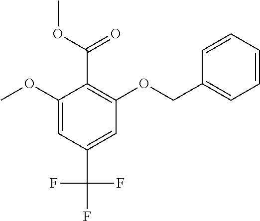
C1(COC2=C(C(OC)=O)C(OC)=CC(C(F)(F)F)=C2)=CC=CC=C1
